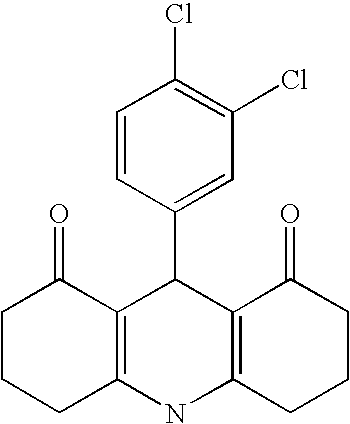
C1CCC2=C(C1=O)C(C1=CC(Cl)=C(Cl)C=C1)C1=C(N2)CCCC1=O
